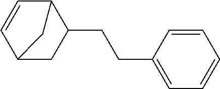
C1=CC2C(CCC3=CC=CC=C3)CC1C2
